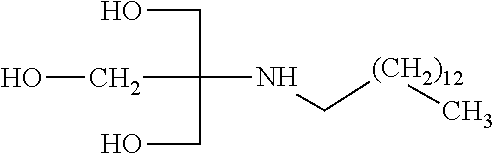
N(C[(CH2)12]C)C(CO)(CO)CO
